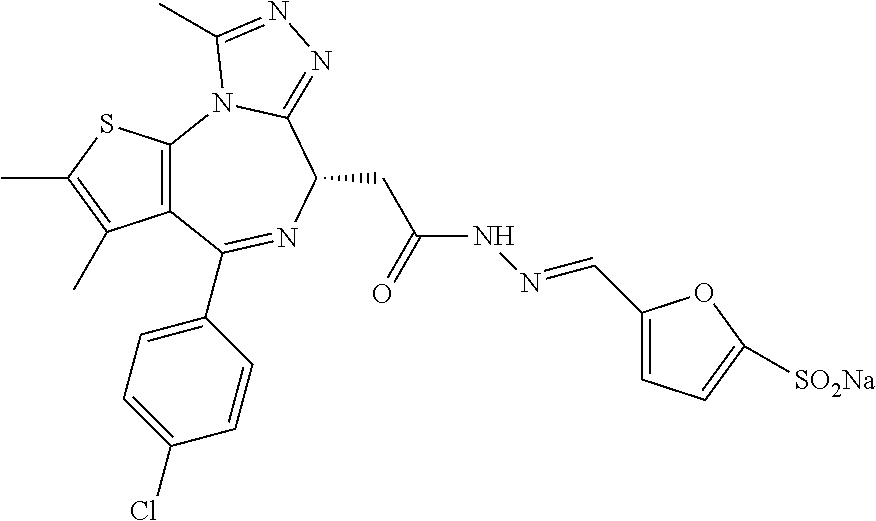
C12=C(C(C3=CC=C(Cl)C=C3)=NC(CC(NN=CC3=CC=C([SO2Na])O3)=O)C3=NN=C(C)N13)C(C)=C(C)S2
